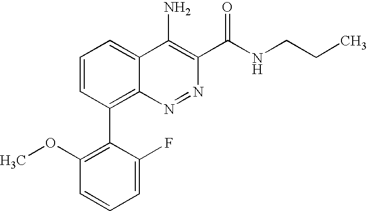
N1=NC2=C(C3=C(OC)C=CC=C3F)C=CC=C2C(N)=C1C(NCCC)=O
